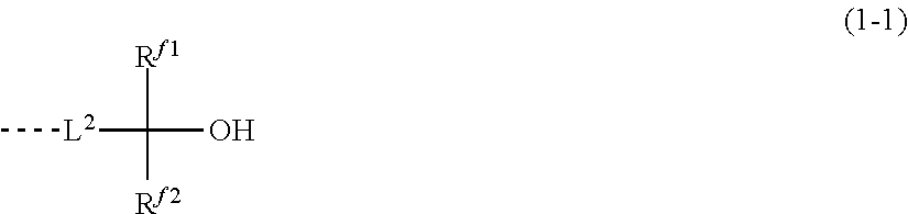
C[L2]C(O)([Rf1])[Rf2]
